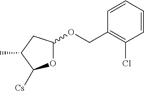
O1C(OCC2=C(Cl)C=CC=C2)CC(C)C1[Cs]
